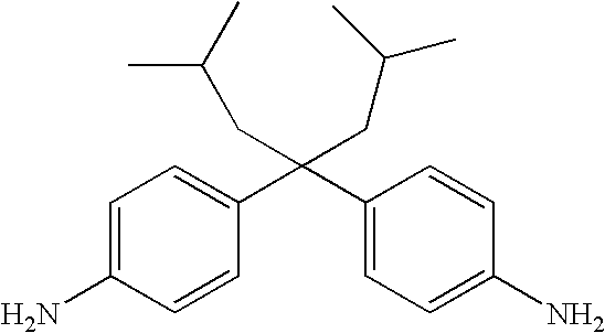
C(C1=CC=C(N)C=C1)(C1=CC=C(N)C=C1)(CC(C)C)CC(C)C
